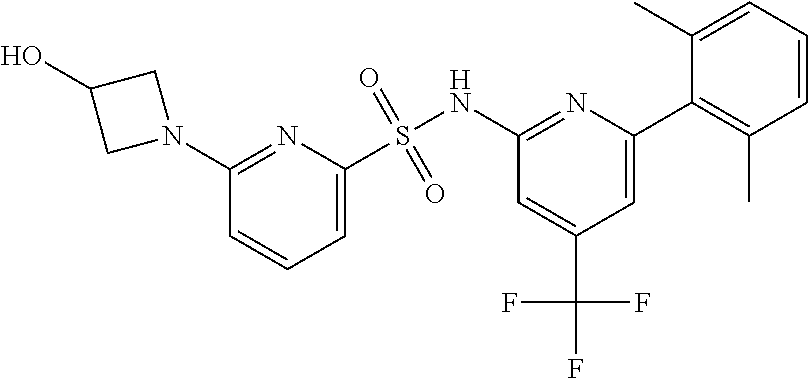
S(NC1=NC(C2=C(C)C=CC=C2C)=CC(C(F)(F)F)=C1)(C1=CC=CC(N2CC(O)C2)=N1)(=O)=O
